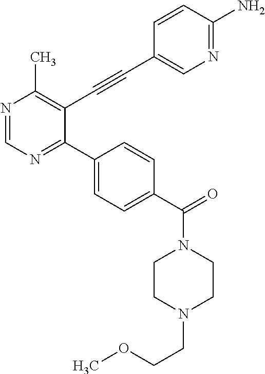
N1=CN=C(C2=CC=C(C(=O)N3CCN(CCOC)CC3)C=C2)C(C#CC2=CN=C(N)C=C2)=C1C
